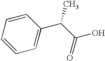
C1=CC=C(C(C(O)=O)C)C=C1
